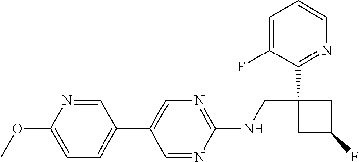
C1(NCC2(C3=NC=CC=C3F)CC(F)C2)=NC=C(C2=CC=C(OC)N=C2)C=N1
